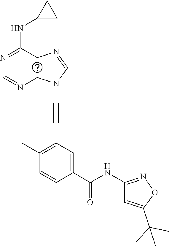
N1=C(NC2CC2)CN=CN(C#CC2=C(C)C=CC(C(NC3=NOC(C(C)(C)C)=C3)=O)=C2)CN=C1
